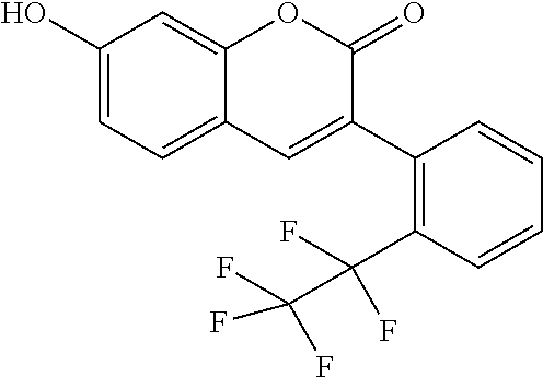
C1(O)=CC=C2C(=C1)OC(=O)C(C1=C(C(F)(F)C(F)(F)F)C=CC=C1)=C2
